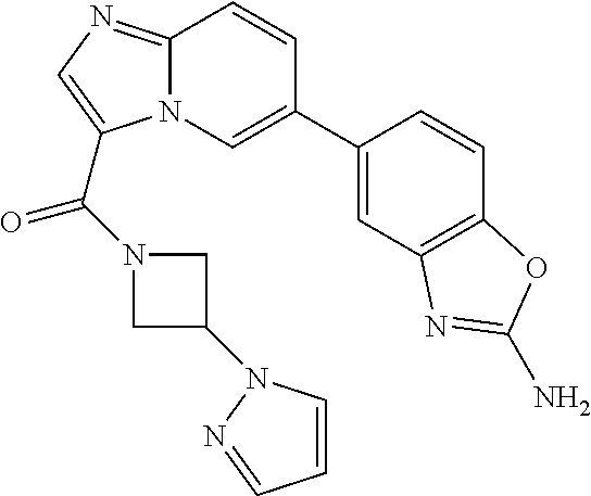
N12C(=NC=C1C(N1CC(N3C=CC=N3)C1)=O)C=CC(C1=CC3=C(C=C1)OC(N)=N3)=C2
